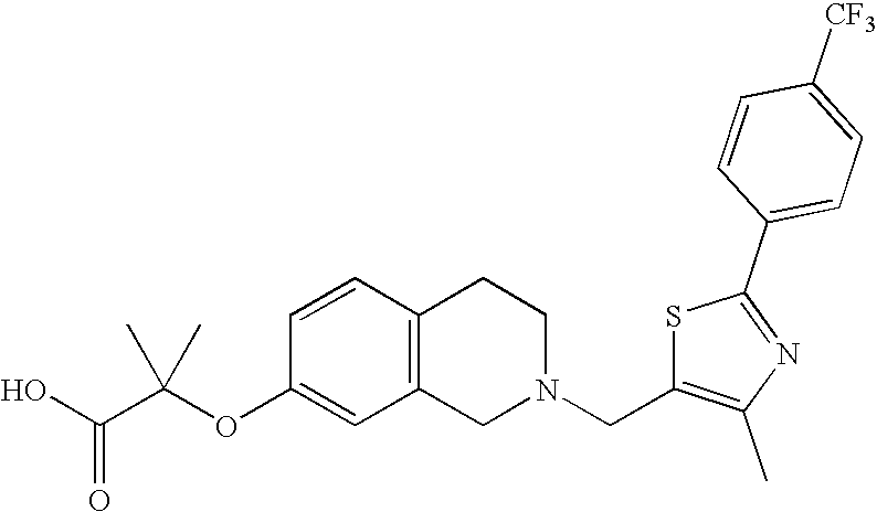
C1=CC2=C(C=C1OC(C(O)=O)(C)C)CN(CC1=C(C)N=C(C3=CC=C([CF3])C=C3)S1)CC2
